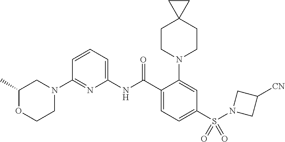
C1(N2CC(C)OCC2)=NC(NC(C2=CC=C(S(N3CC([CN])C3)(=O)=O)C=C2N2CCC3(CC2)CC3)=O)=CC=C1
